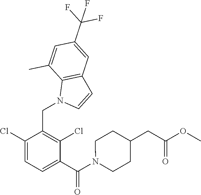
C1(Cl)=CC=C(C(N2CCC(CC(OC)=O)CC2)=O)C(Cl)=C1CN1C=CC2=C1C(C)=CC(C(F)(F)F)=C2
